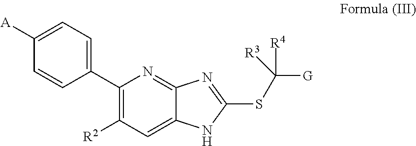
C1([A])=CC=C(C2=C([R2])C=C3C(=N2)N=C(SC([G])([R4])[R3])N3)C=C1
